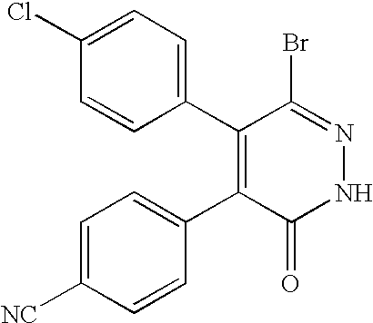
C1(C2=CC=C(Cl)C=C2)=C(C2=CC=C([NC])C=C2)C(=O)NN=C1Br
